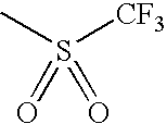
CS([CF3])(=O)=O
